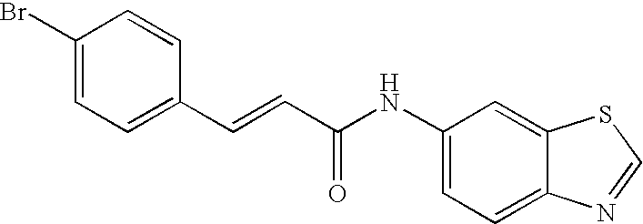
C(=CC(=O)NC1=CC=C2C(=C1)SC=N2)C1=CC=C(Br)C=C1
